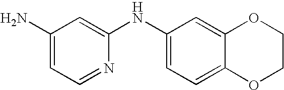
NC1=CC=NC(NC2=CC=C3C(=C2)OCCO3)=C1
